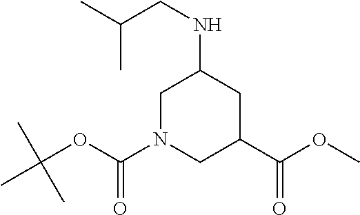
C1N(C(OC(C)(C)C)=O)CC(C(OC)=O)CC1NCC(C)C
